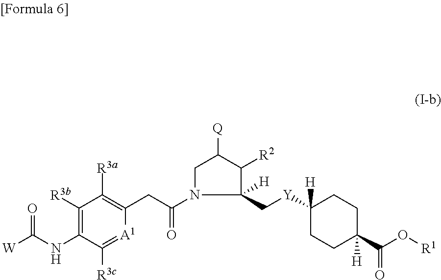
C1([R3b])=C(NC([W])=O)C([R3c])=[A1]C(CC(N2CC([Q])C([R2])C2(C[Y]C2([H])CCC(C(O[R1])=O)([H])CC2)[H])=O)=C1[R3a]
